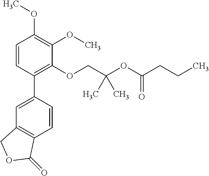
C1=CC(C2=CC3=C(C=C2)C(=O)OC3)=C(OCC(OC(CCC)=O)(C)C)C(OC)=C1OC
